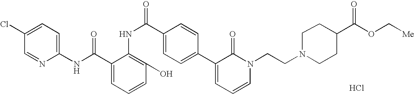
C1(NC(=O)C2=CC=CC(O)=C2NC(=O)C2=CC=C(C3=CC=CN(CCN4CCC(C(=O)OC[Me])CC4)C3=O)C=C2)=CC=C(Cl)C=N1.Cl
